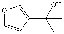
O1C=CC(C(C)(O)C)=C1
